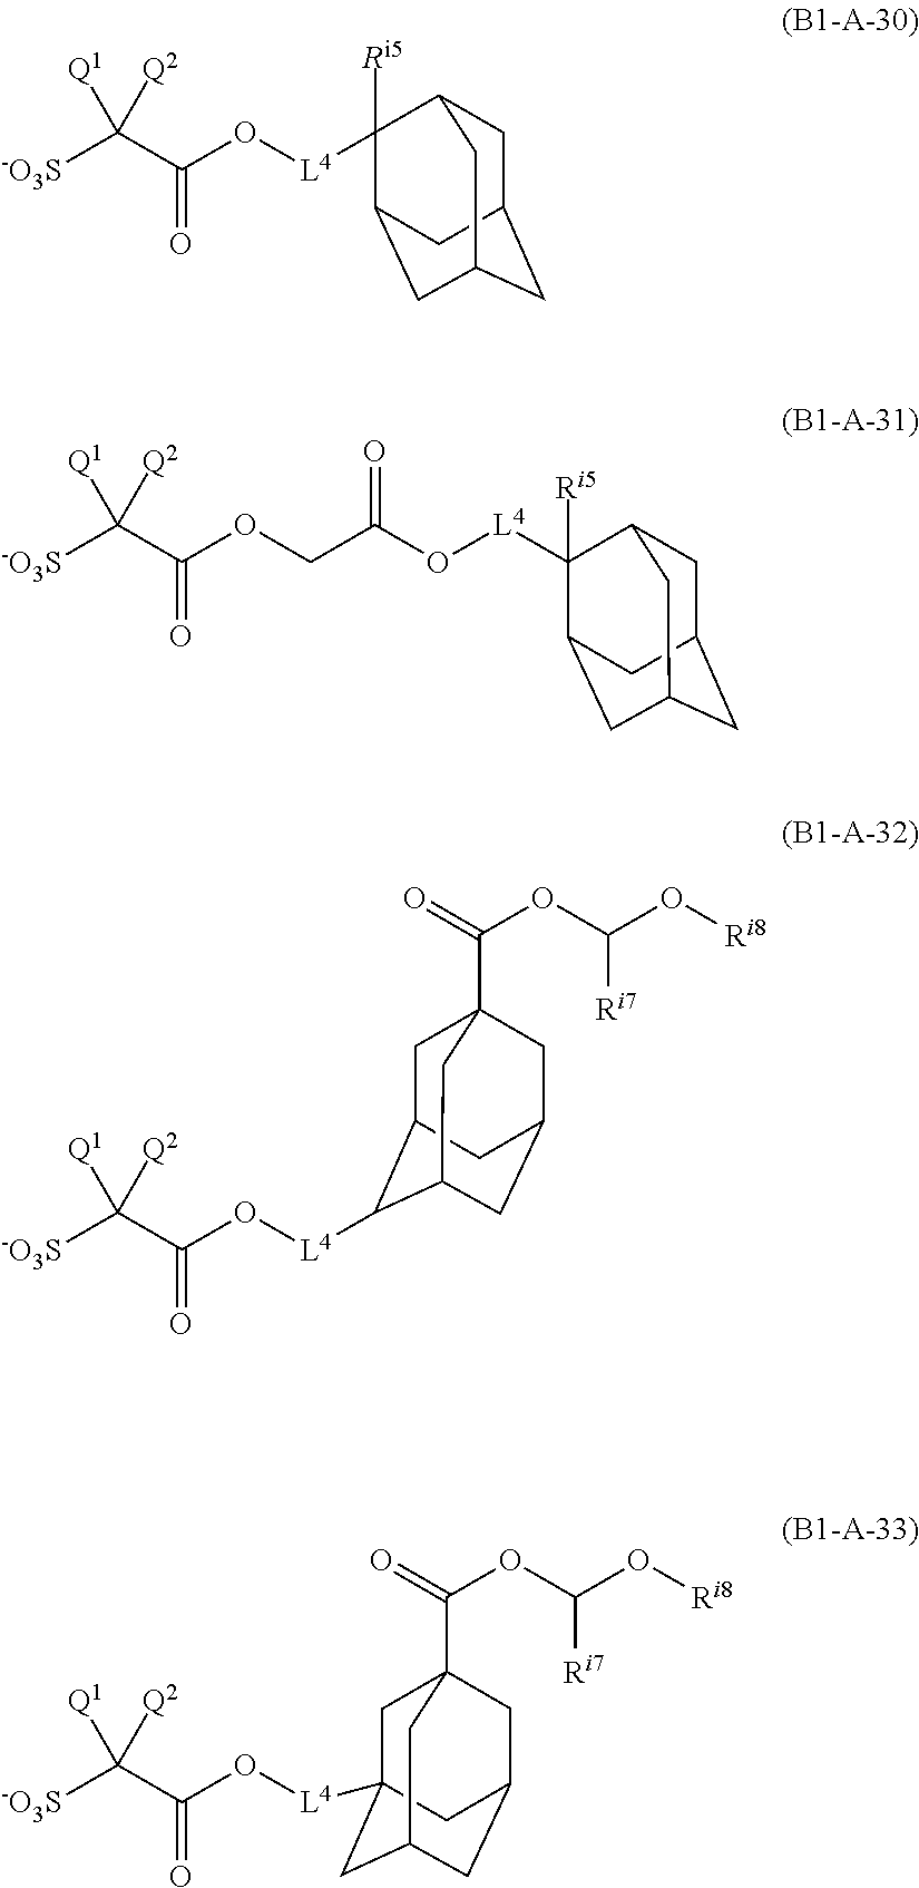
[L4](OC(C([-O3S])([Q2])[Q1])=O)C1([Ri5])C2CC3CC(CC1C3)C2.O(C(C([-O3S])([Q2])[Q1])=O)CC(O[L4]C1([Ri5])C2CC3CC(CC1C3)C2)=O.[L4](OC(C([-O3S])([Q2])[Q1])=O)C1C2CC3(C(OC(O[Ri8])[Ri7])=O)CC(CC1C3)C2.O(C(C([-O3S])([Q2])[Q1])=O)[L4]C12CC3(C(OC(O[Ri8])[Ri7])=O)CC(CC(C1)C3)C2
